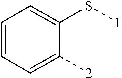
C1=CC=C([2])C(S[1])=C1
